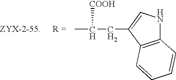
CC(CC1=CNC2=C1C=CC=C2)[COOH]
